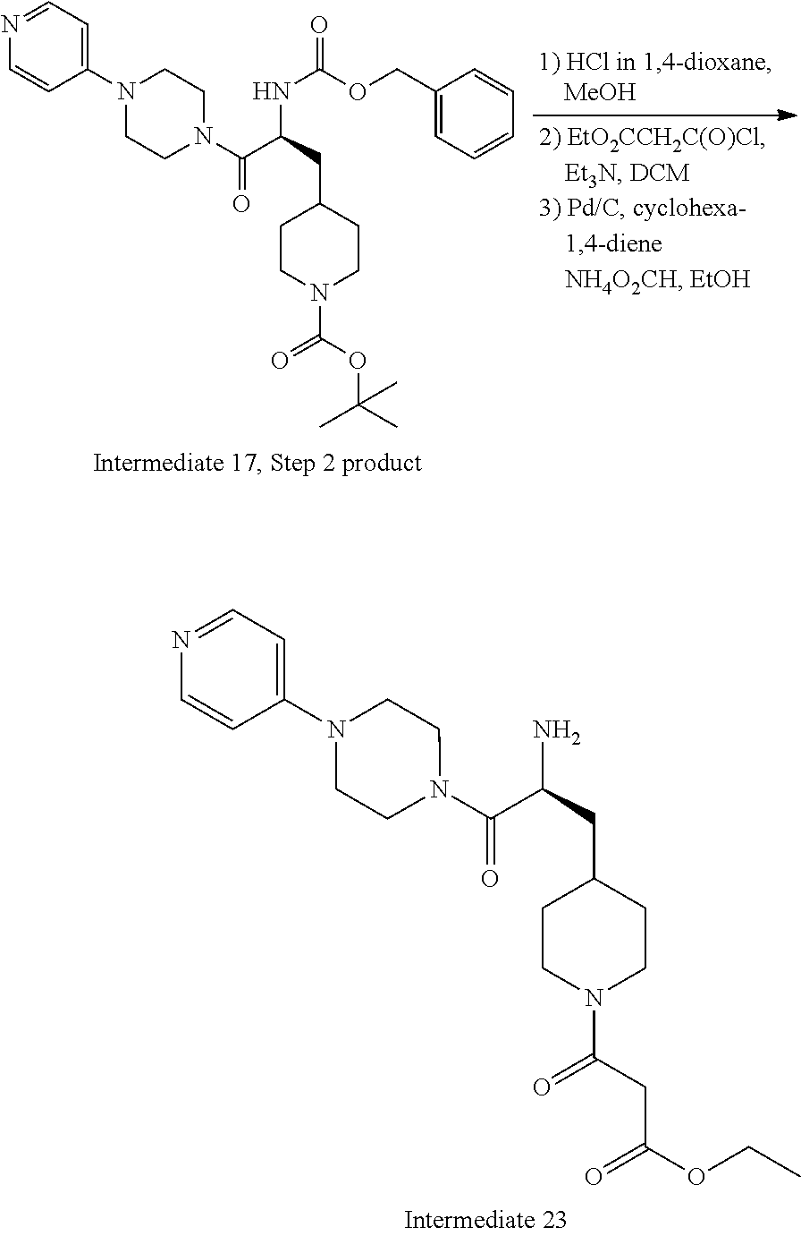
N1(C(=O)C(CC2CCN(C(OC(C)(C)C)=O)CC2)NC(=O)OCC2=CC=CC=C2)CCN(C2=CC=NC=C2)CC1.N1(C(=O)C(CC2CCN(C(CC(OCC)=O)=O)CC2)N)CCN(C2=CC=NC=C2)CC1
